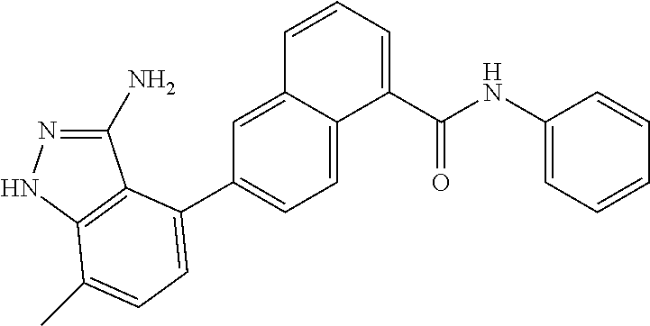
C1(N)=NNC2=C1C(C1=CC=C3C(=C1)C=CC=C3C(NC1=CC=CC=C1)=O)=CC=C2C
